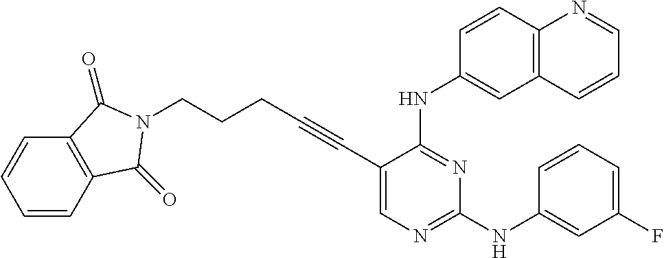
C1=CC2=C(C=C1)C(=O)N(CCCC#CC1=CN=C(NC3=CC(F)=CC=C3)N=C1NC1=CC3=C(C=C1)N=CC=C3)C2=O
